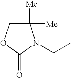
C1([Me])([Me])COC(=O)N1CC
